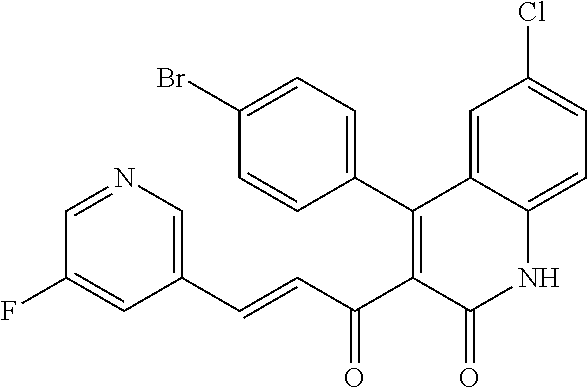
C1=NC=C(C=CC(C2=C(C3=CC=C(Br)C=C3)C3=CC(Cl)=CC=C3NC2=O)=O)C=C1F
